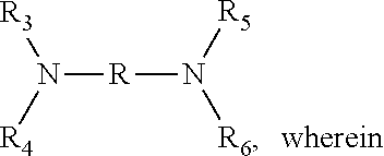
N([R4])([R3])[R]N([R6])[R5]
